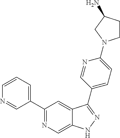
C1(C2=CC=CN=C2)=NC=C2C(=C1)C(C1=CC=C(N3CCC(N)C3)N=C1)=NN2
